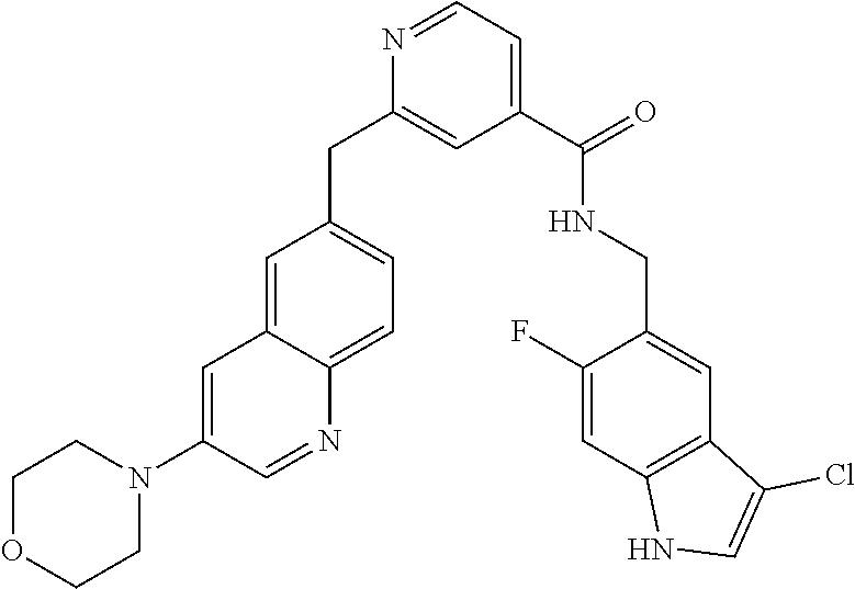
C1(C(=O)NCC2=CC3=C(C=C2F)NC=C3Cl)=CC=NC(CC2=CC=C3C(=C2)C=C(N2CCOCC2)C=N3)=C1
